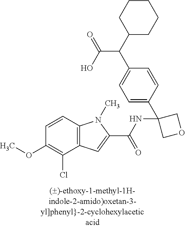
C1=CC2=C(C(Cl)=C1OC)C=C(C(NC1(C3=CC=C(C(C(O)=O)C4CCCCC4)C=C3)COC1)=O)N2C
